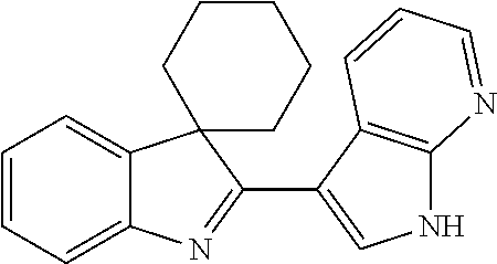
C1=CC=C2C(=C1)C1(C(C3=CNC4=C3C=CC=N4)=N2)CCCCC1
